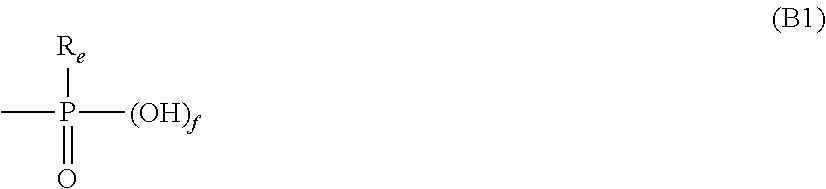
CP([(OH)f])([Re])=O
